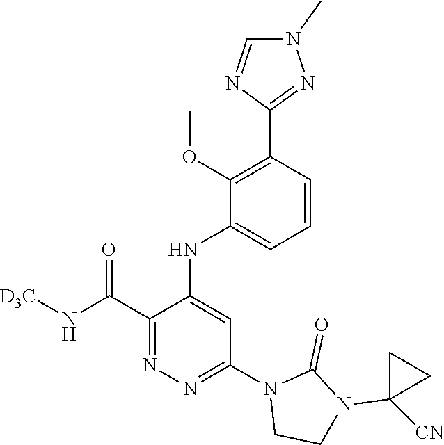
C1=CC(C2=NN(C)C=N2)=C(OC)C(NC2=CC(N3CCN(C4([CN])CC4)C3=O)=NN=C2C(N[D3C])=O)=C1
